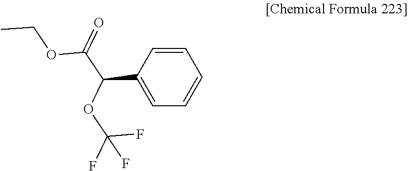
C1=C(C(C(OCC)=O)OC(F)(F)F)C=CC=C1
